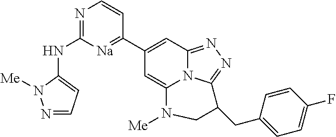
N1=C(NC2=CC=NN2[Me])[Na]=C(C2=CC3=NN=C4N3C(=C2)N([Me])CC4CC2=CC=C(F)C=C2)C=C1
